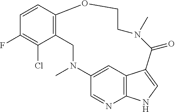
C1=CC2=C(C(Cl)=C1F)CN(C)C1=CC3=C(N=C1)NC=C3C(=O)N(C)CCO2
